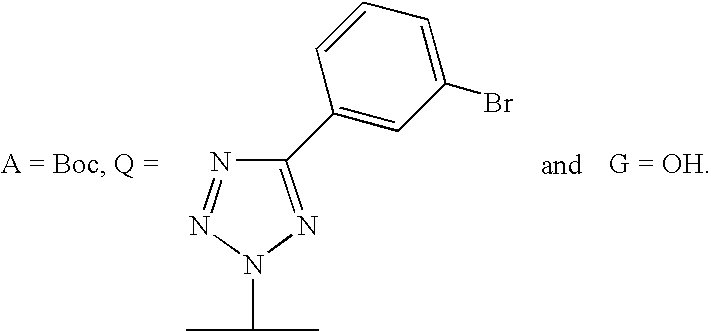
N1=NN(C(C)C)N=C1C1=CC(Br)=CC=C1
